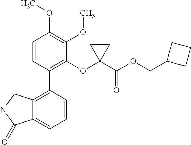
C12=C(C3=C(OC4(C(OCC5CCC5)=O)CC4)C(OC)=C(OC)C=C3)C=CC=C1C(=O)NC2
